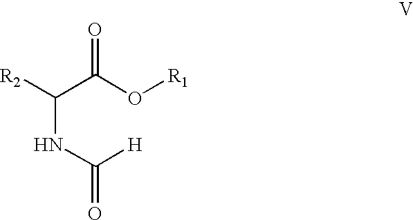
C(NC([H])=O)(C(O[R1])=O)[R2]
